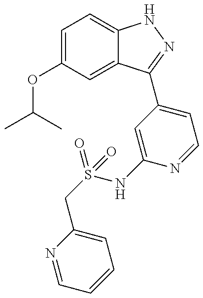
C1(OC(C)C)=CC=C2C(=C1)C(C1=CC=NC(NS(CC3=CC=CC=N3)(=O)=O)=C1)=NN2
